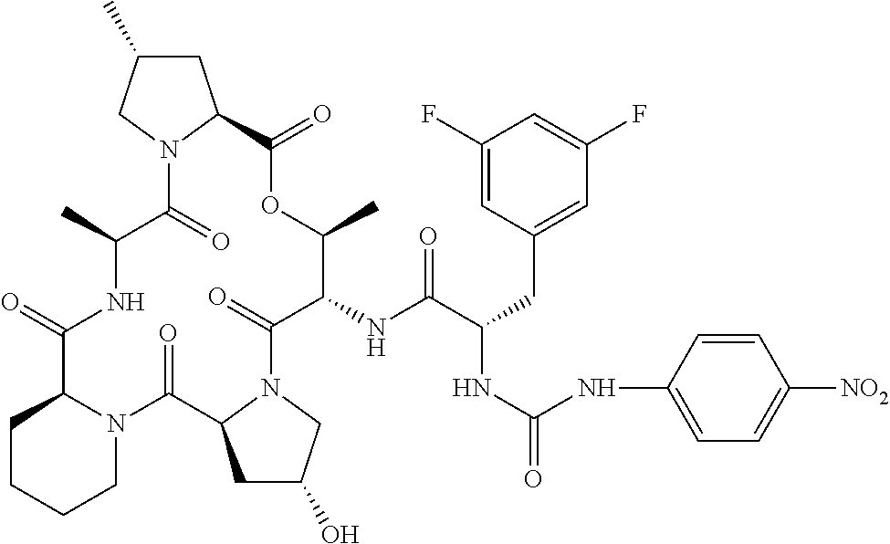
C1CCCN2C1C(=O)NC(C)C(=O)N1C(CC(C)C1)C(=O)OC(C)C(NC(C(CC1=CC(F)=CC(F)=C1)NC(=O)NC1=CC=C([NO2])C=C1)=O)C(=O)N1C(C2=O)CC(O)C1
